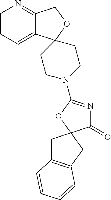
C1=CC=C2C(=N1)COC21CCN(C2=NC(=O)C3(O2)CC2=C(C3)C=CC=C2)CC1
